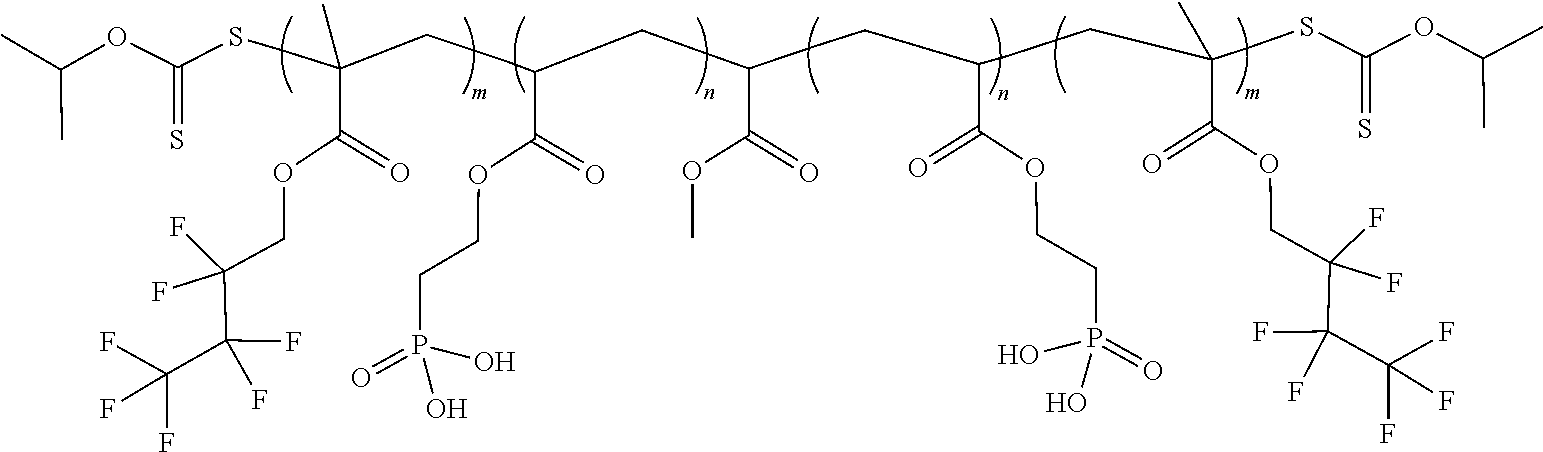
CC(OC(SCC(CCCC(CCC(CCC(CCCC(CSC(OC(C)C)=S)(C(=O)OCC(C(C(F)(F)F)(F)F)(F)F)C)C(OCCP(O)(O)=O)=O)C(=O)OC)C(OCCP(=O)(O)O)=O)(C)C(OCC(C(F)(C(F)(F)F)F)(F)F)=O)=S)C
